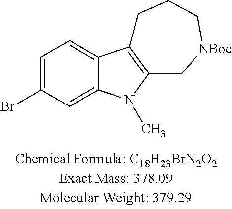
C1=C(Br)C=C2C(=C1)C1=C(N2C)C[NBoc]CCC1
